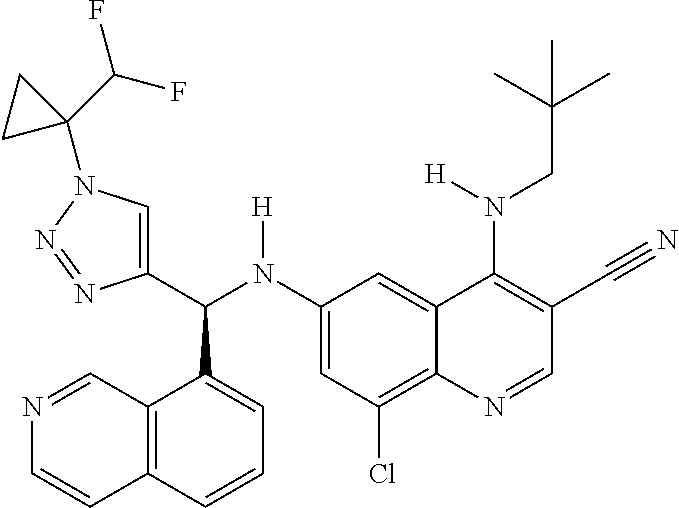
C1(N(C(C2=CN(C3(C(F)F)CC3)N=N2)C2=CC=CC3=C2C=NC=C3)[H])=CC(Cl)=C2C(=C1)C(N(CC(C)(C)C)[H])=C(C#N)C=N2
